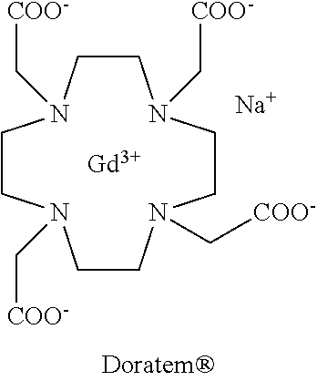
C1CN(C[COO-])CCN(C[COO-])CCN(C[COO-])CCN1C[COO-].[Na].[Gd]
